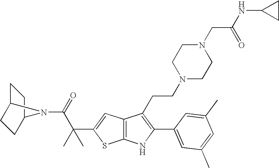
C1C2CCC(C1)N2C(=O)C(C1=CC2=C(S1)NC(C1=CC(C)=CC(C)=C1)=C2CCN1CCN(CC(NC2CC2)=O)CC1)(C)C
